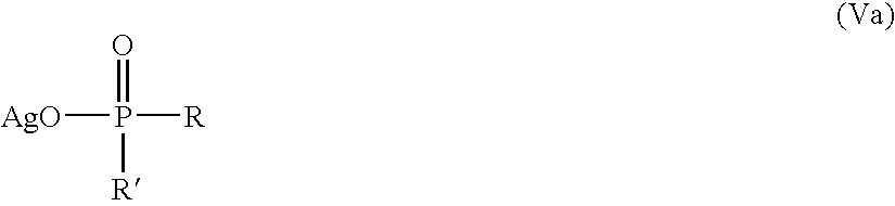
[AgO]P(=O)([R])[R]
